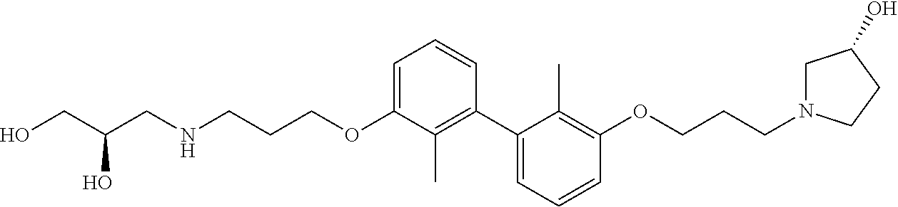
C1=C(OCCCNCC(CO)O)C(C)=C(C2=CC=CC(OCCCN3CC(O)CC3)=C2C)C=C1
